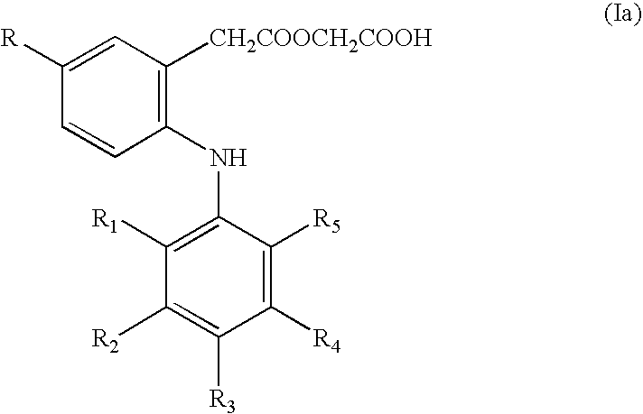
C1(NC2=C([R1])C([R2])=C([R3])C([R4])=C2[R5])=C([CH2COOCH2COOH])C=C([R])C=C1
